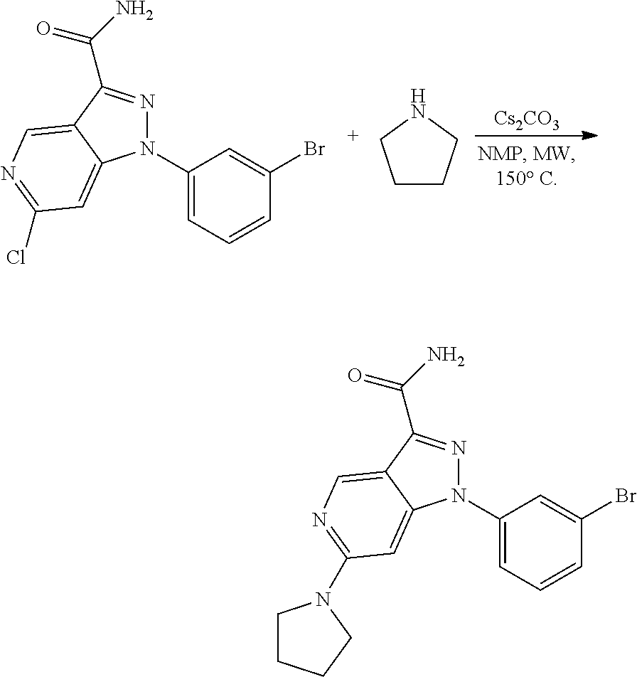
[Cs2CO3].N1(C2=CC=CC(Br)=C2)N=C(C(=O)N)C2=CN=C(Cl)C=C12.C1CCNC1.N1(C2=CC=CC(Br)=C2)N=C(C(=O)N)C2=CN=C(N3CCCC3)C=C12
